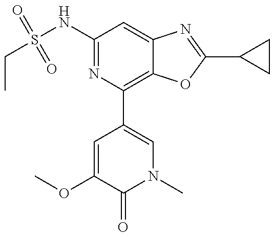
CCS(NC1=NC(C2=CN(C)C(=O)C(OC)=C2)=C2C(=C1)N=C(C1CC1)O2)(=O)=O
